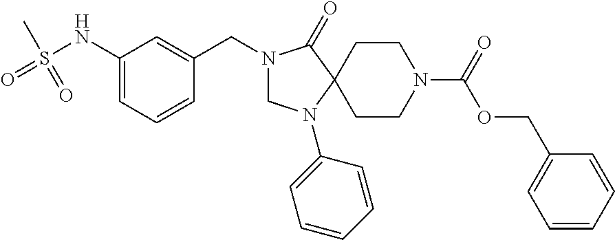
N1(CC2=CC(NS(=O)(C)=O)=CC=C2)CN(C2=CC=CC=C2)C2(C1=O)CCN(C(OCC1=CC=CC=C1)=O)CC2
